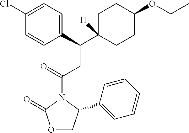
C1C(C(CC(=O)N2C(=O)OCC2C2=CC=CC=C2)C2=CC=C(Cl)C=C2)([H])CCC(OCC)C1
